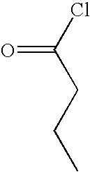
O=C(CCC)Cl
